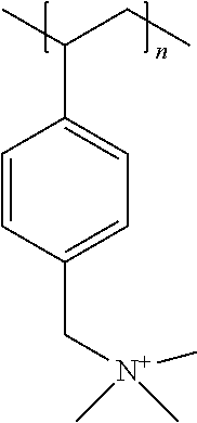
C1=CC(C[N+](C)(C)C)=CC=C1C(C)CC
